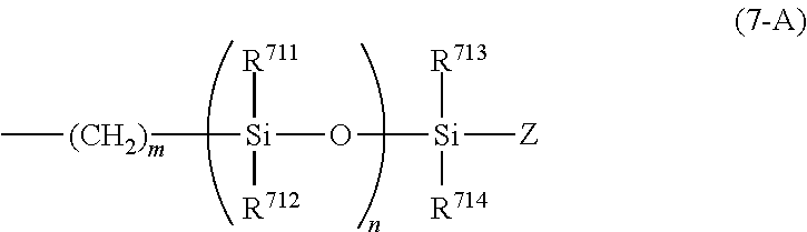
C[(CH2)][Si]([R711])([R712])O[Si]([R713])([R714])[Z].[m]
